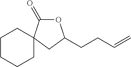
O1C(=O)C2(CC1CCC=C)CCCCC2
